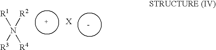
N([R2])([R3])([R4])[R1]
